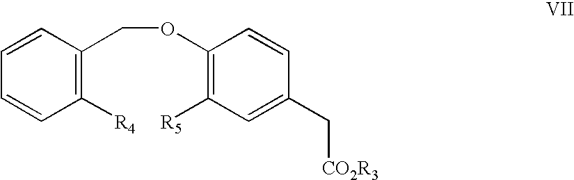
C1([R4])=C(COC2=C([R5])C=C(C[CO2R3])C=C2)C=CC=C1
